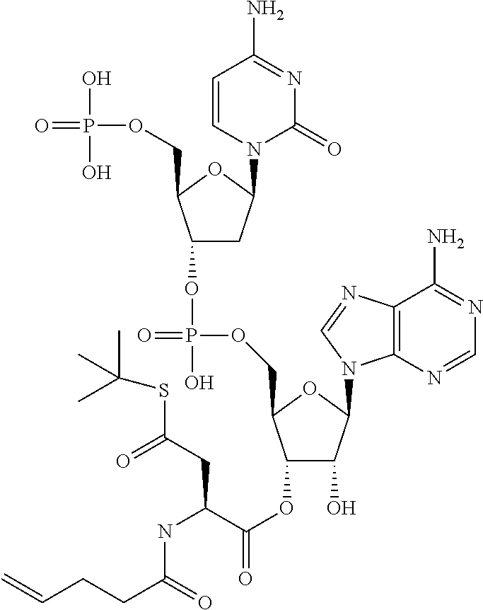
C1=CN(C2CC(OP(OCC3C(OC(C(NC(CCC=C)=O)CC(SC(C)(C)C)=O)=O)C(O)C(N4C5=C(C(N)=NC=N5)N=C4)O3)(=O)O)C(COP(O)(O)=O)O2)C(=O)N=C1N
